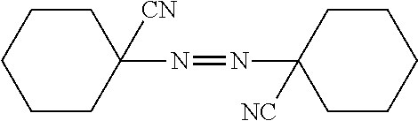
C1(N=NC2([NC])CCCCC2)([CN])CCCCC1
